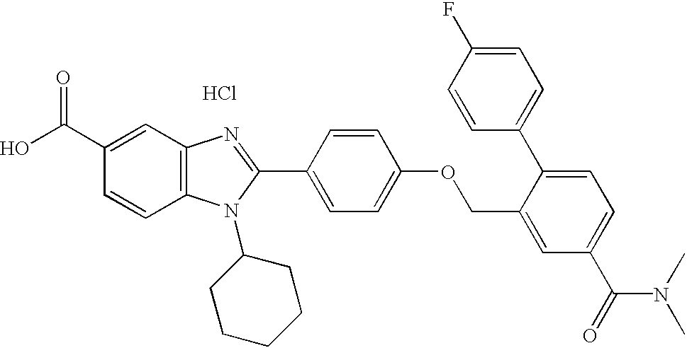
Cl.OC(C1=CC2=C(C=C1)N(C1CCCCC1)C(C1=CC=C(OCC3=CC(C(=O)N(C)C)=CC=C3C3=CC=C(F)C=C3)C=C1)=N2)=O
